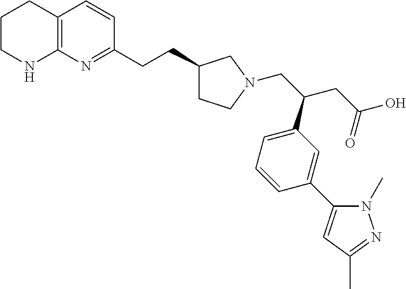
C12=C(N=C(CCC3CCN(CC(CC(O)=O)C4=CC=CC(C5=CC(C)=NN5C)=C4)C3)C=C1)NCCC2
